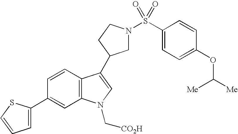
C1(C2=CC=CS2)=CC2=C(C=C1)C(C1CN(S(C3=CC=C(OC([Me])[Me])C=C3)(=O)=O)CC1)=CN2C[CO2H]
